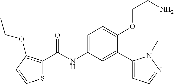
S1C(C(=O)NC2=CC=C(OCCN)C(C3=CC=NN3C)=C2)=C(OCC)C=C1
